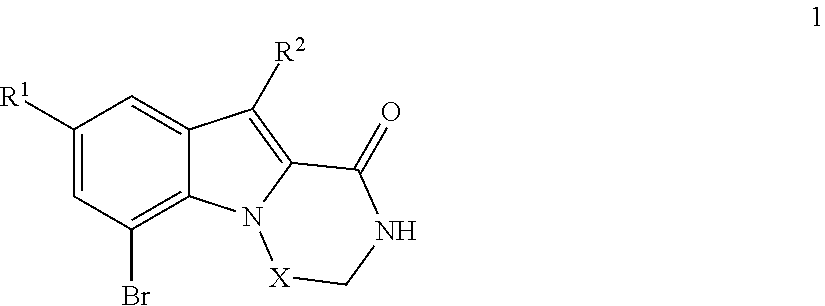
C1([R1])=CC(Br)=C2C(=C1)C([R2])=C1N2[X]CNC1=O
